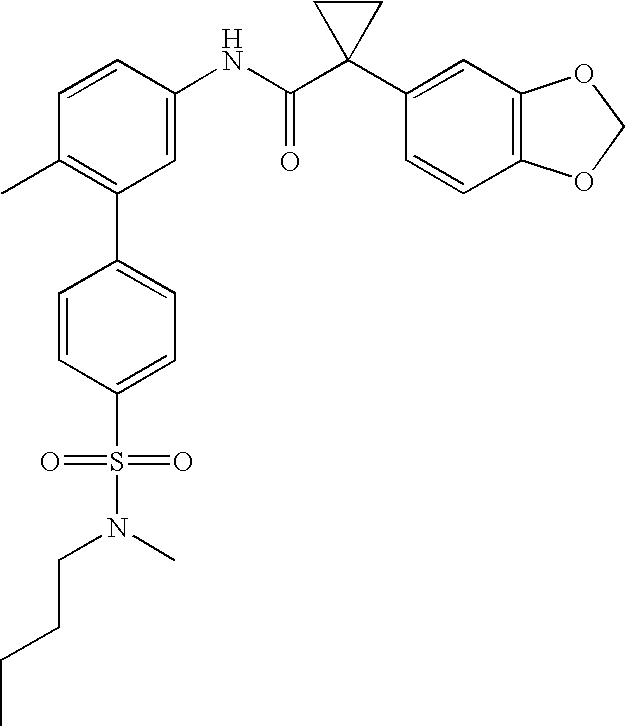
C1(NC(C2(C3=CC4=C(C=C3)OCO4)CC2)=O)=CC(C2=CC=C(S(=O)(=O)N(CCCC)C)C=C2)=C(C)C=C1
